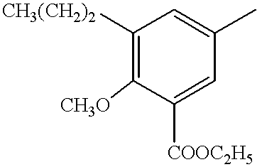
C1([CH3O])=C([CH3(CH2)2])C=C(C)C=C1[COOC2H5]
